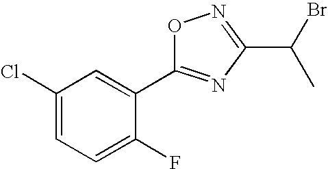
C1(Cl)=CC=C(F)C(C2=NC(C(Br)C)=NO2)=C1
